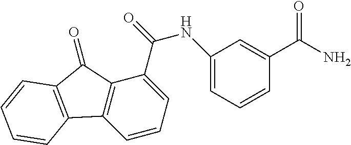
C1=CC=C(C(NC2=CC=CC(C(=O)N)=C2)=O)C2=C1C1=C(C2=O)C=CC=C1
